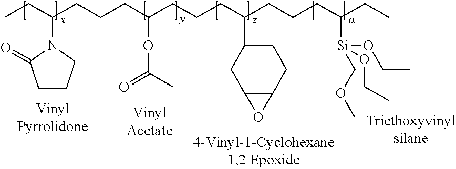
CCC(CCCC(CCCC(CCCC(CC)[Si](COC)(OCC)OCC)C1CCC2C(C1)O2)OC(=O)C)N1CCCC1=O
